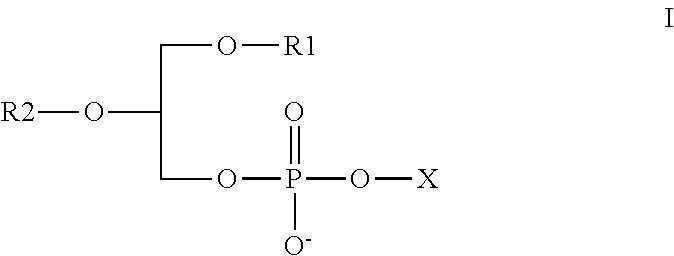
[R2]OC(CO[R1])COP(O[X])(=O)[O-]
